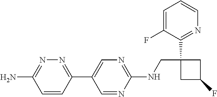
C1=NC(NCC2(C3=NC=CC=C3F)CC(F)C2)=NC=C1C1=NN=C(N)C=C1
